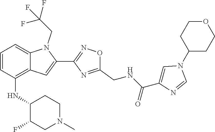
C1=CC(NC2C(F)CN(C)CC2)=C2C(=C1)N(CC(F)(F)F)C(C1=NOC(CNC(C3=CN(C4CCOCC4)C=N3)=O)=N1)=C2
